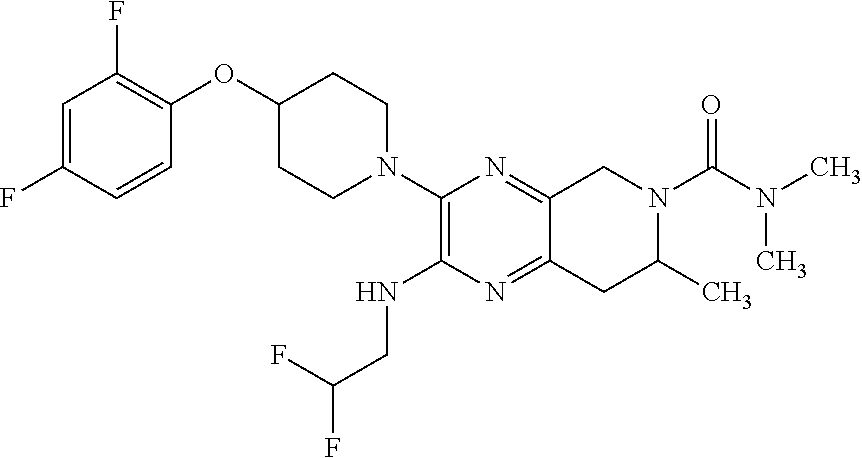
C1=C(F)C=CC(OC2CCN(C3=C(NCC(F)F)N=C4C(=N3)CN(C(N(C)C)=O)C(C)C4)CC2)=C1F
